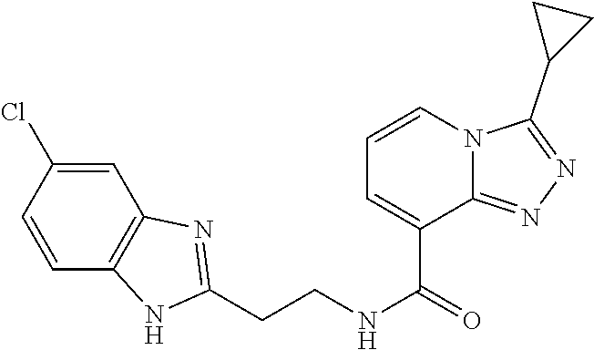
C(CNC(=O)C1=CC=CN2C1=NN=C2C1CC1)C1=NC2=C(C=CC(Cl)=C2)N1
